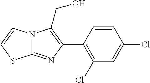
C12=NC(C3=C(Cl)C=C(Cl)C=C3)=C(CO)N1C=CS2
